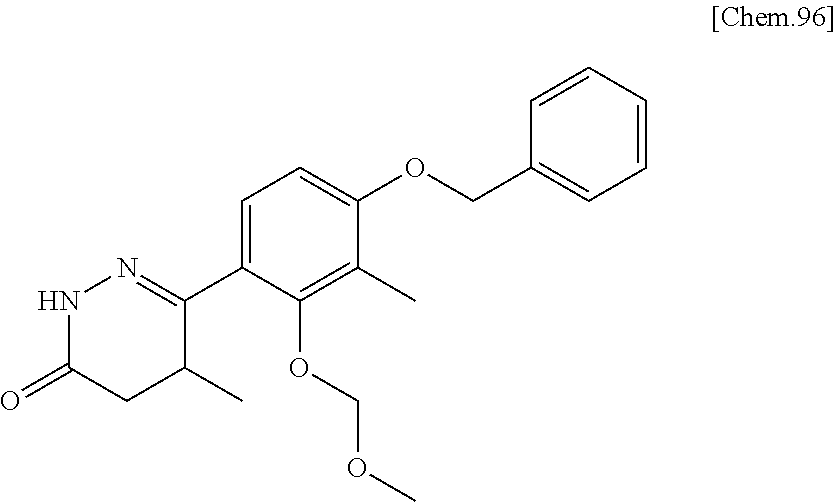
C1(C2=NNC(=O)CC2C)=CC=C(OCC2=CC=CC=C2)C(C)=C1OCOC
